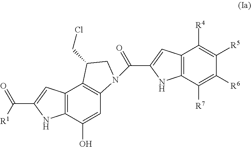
C12=C(C([R7])=C([R6])C([R5])=C1[R4])NC(C(=O)N1C3=C(C4=C(C(O)=C3)NC(C([R1])=O)=C4)C(CCl)C1)=C2
